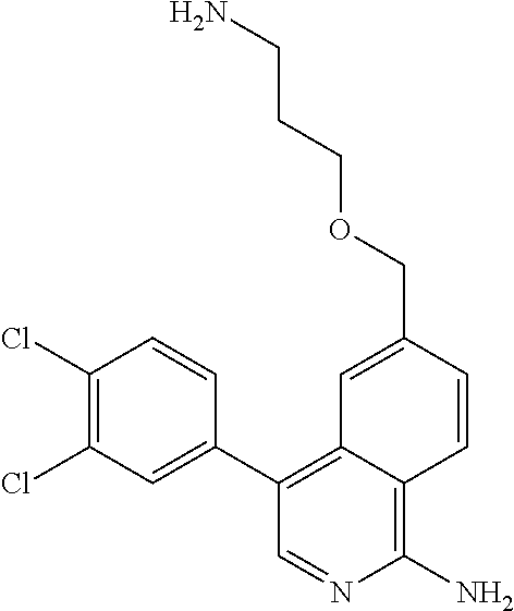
O(CC1=CC2=C(C3=CC(Cl)=C(Cl)C=C3)C=NC(N)=C2C=C1)CCCN
